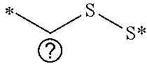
C(S[S*])C
